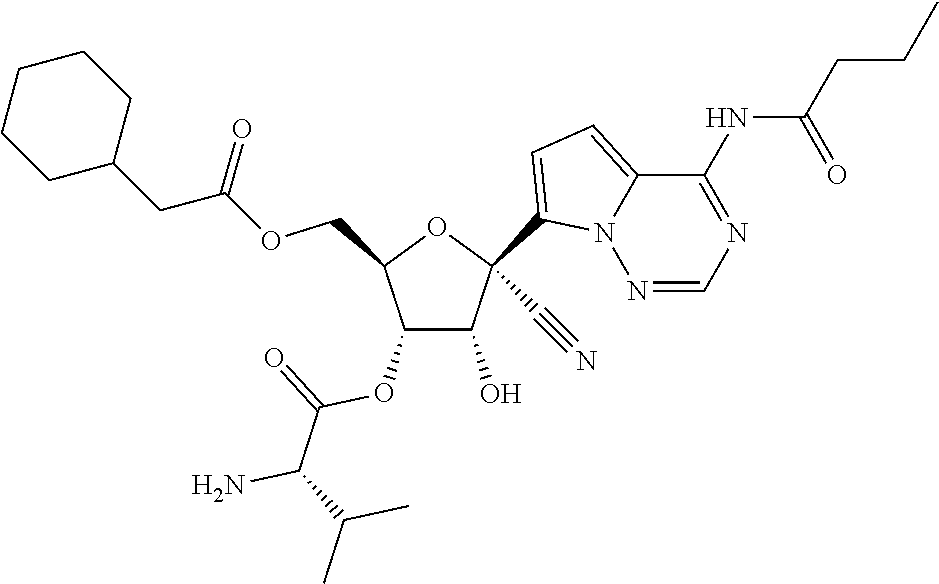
C1(O)C(OC(=O)C(N)C(C)C)C(COC(CC2CCCCC2)=O)OC1(C1=CC=C2N1N=CN=C2NC(=O)CCC)C#N
